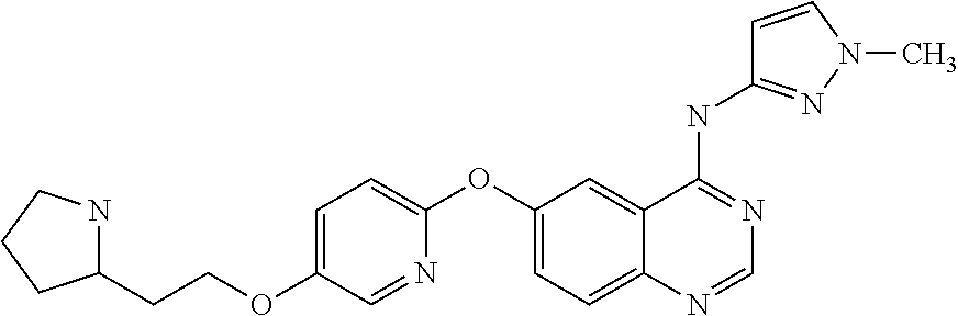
C1(OCCC2NCCC2)=CC=C(OC2=CC=C3C(=C2)C(NC2=NN(C)C=C2)=NC=N3)N=C1
